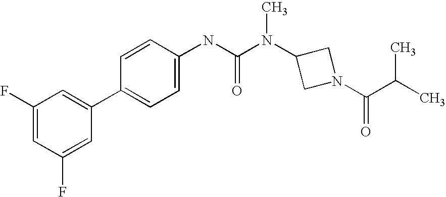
C1(F)=CC(F)=CC(C2=CC=C(NC(N(C3CN(C(C(C)C)=O)C3)C)=O)C=C2)=C1
